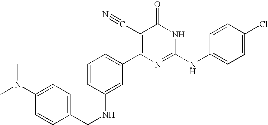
C1(NCC2=CC=C(N(C)C)C=C2)=CC(C2=C(C#N)C(=O)NC(NC3=CC=C(Cl)C=C3)=N2)=CC=C1
